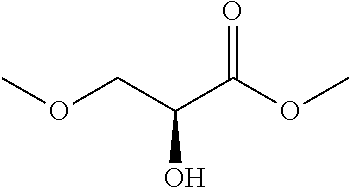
O(C)CC(O)C(=O)OC
